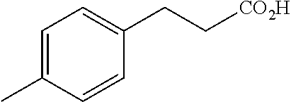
C1=C(C)C=CC(CC[CO2H])=C1
